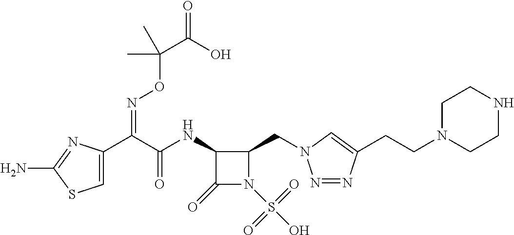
C1=C(C(C(NC2C(=O)N(S(O)(=O)=O)C2CN2N=NC(CCN3CCNCC3)=C2)=O)=NOC(C(=O)O)(C)C)N=C(N)S1
